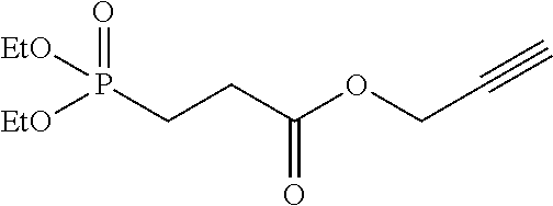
[EtO]P([EtO])(CCC(OCC#C)=O)=O
